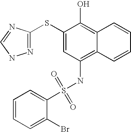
C1=CC=C(Br)C(S(NC2=C3C(=C(O)C(SC4=NNC=N4)=C2)C=CC=C3)(=O)=O)=C1
